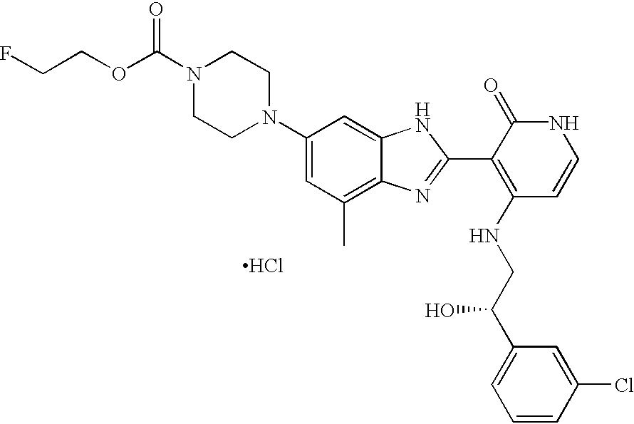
Cl.N1(C(OCCF)=O)CCN(C2=CC(C)=C3C(=C2)NC(C2=C(NCC(C4=CC=CC(Cl)=C4)O)C=CNC2=O)=N3)CC1
